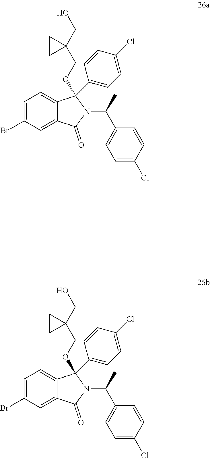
C1=C(Br)C=C2C(=C1)C(OCC1(CO)CC1)(C1=CC=C(Cl)C=C1)N(C(C1=CC=C(Cl)C=C1)C)C2=O.C1=C(Br)C=C2C(=C1)C(OCC1(CO)CC1)(C1=CC=C(Cl)C=C1)N(C(C1=CC=C(Cl)C=C1)C)C2=O
